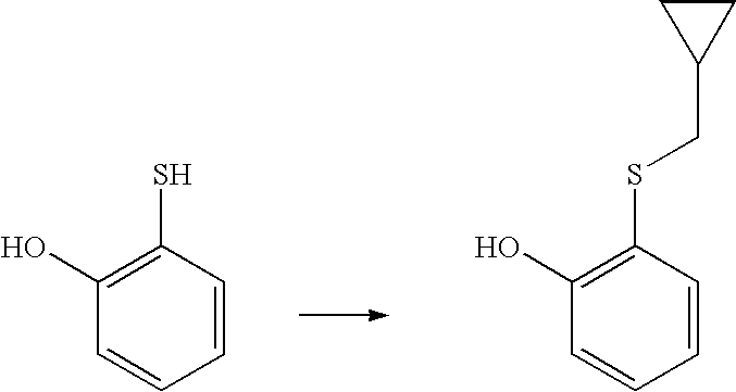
C1=CC(S)=C(O)C=C1.C1=CC(SCC2CC2)=C(O)C=C1
